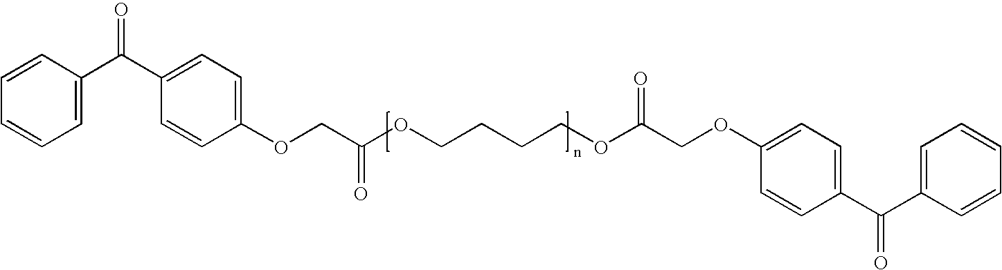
C1=C(C(C2=CC=C(OCC(OCCCCOC(COC3=CC=C(C(C4=CC=CC=C4)=O)C=C3)=O)=O)C=C2)=O)C=CC=C1
